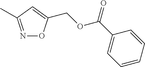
C1=C(COC(C2=CC=CC=C2)=O)ON=C1C
